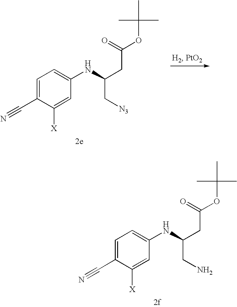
C1=C(C#N)C([X])=CC(NC(CN)CC(OC(C)(C)C)=O)=C1.C1=C(C#N)C([X])=CC(NC(C[N3])CC(OC(C)(C)C)=O)=C1
